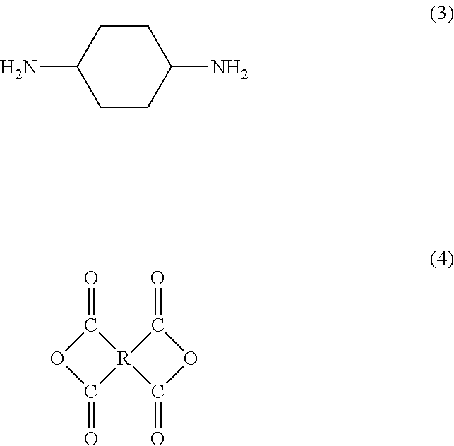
NC1CCC(N)CC1.C1(=O)OC(=O)[R]12C(=O)OC2=O
